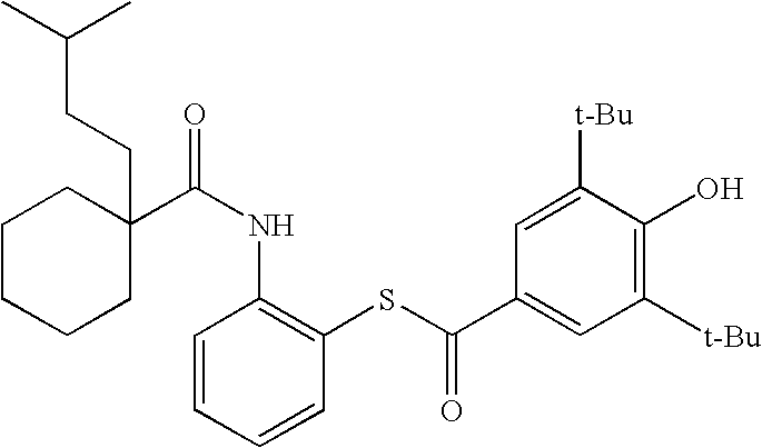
C1CCCC(CCC(C)C)(C(NC2=C(SC(=O)C3=CC([t-Bu])=C(O)C([t-Bu])=C3)C=CC=C2)=O)C1
